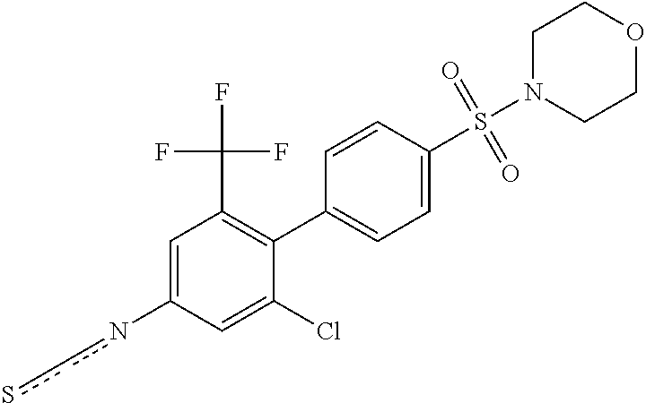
C1=C(Cl)C(C2=CC=C(S(N3CCOCC3)(=O)=O)C=C2)=C(C(F)(F)F)C=C1nc-cs
